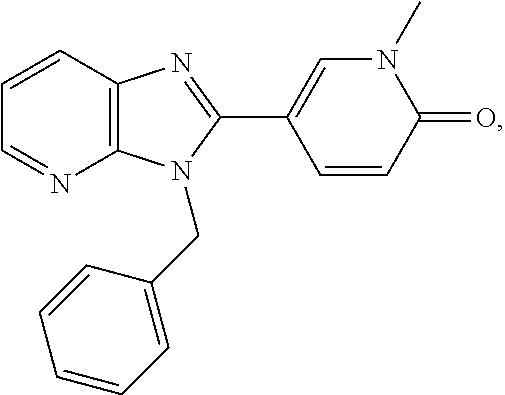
C1=NC2=C(C=C1)N=C(C1=CN(C)C(=O)C=C1)N2CC1=CC=CC=C1
